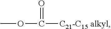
COC([C21-C15 alkyl])=O
